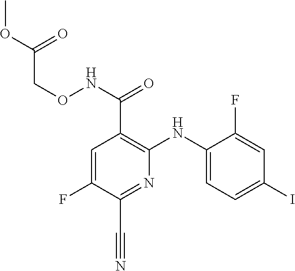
C1(F)=CC(I)=CC=C1NC1=C(C(NOCC(OC)=O)=O)C=C(F)C(C#N)=N1
